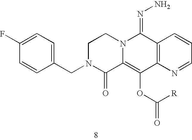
N12C(=C(OC([R])=O)C3=C(C1=NN)C=CC=N3)C(=O)N(CC1=CC=C(F)C=C1)CC2
